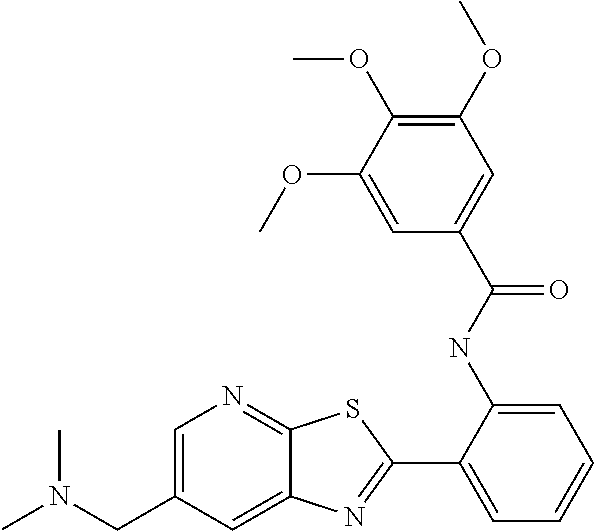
C1(C2=NC3=CC(CN(C)C)=CN=C3S2)=CC=CC=C1NC(C1=CC(OC)=C(OC)C(OC)=C1)=O
